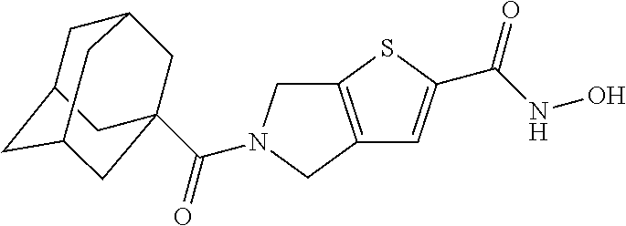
C12=C(SC(C(NO)=O)=C1)CN(C(=O)C13CC4CC(CC(C1)C4)C3)C2
